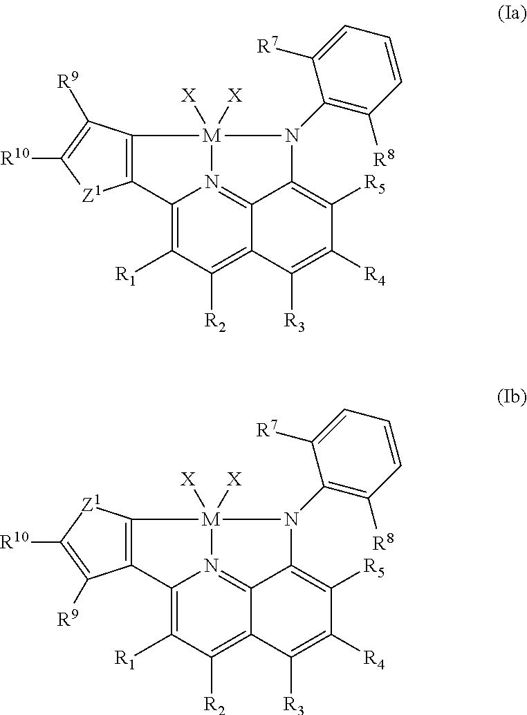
C12=C([R1])C([R2])=C3C4=N1[M]([X])([X])(N(C1=C([R8])C=CC=C1[R7])C4=C([R5])C([R4])=C3[R3])C1=C2[Z1]C([R10])=C1[R9].C12=C([R1])C([R2])=C3C4=N1[M]([X])([X])(N(C1=C([R8])C=CC=C1[R7])C4=C([R5])C([R4])=C3[R3])C1=C2C([R9])=C([R10])[Z1]1
